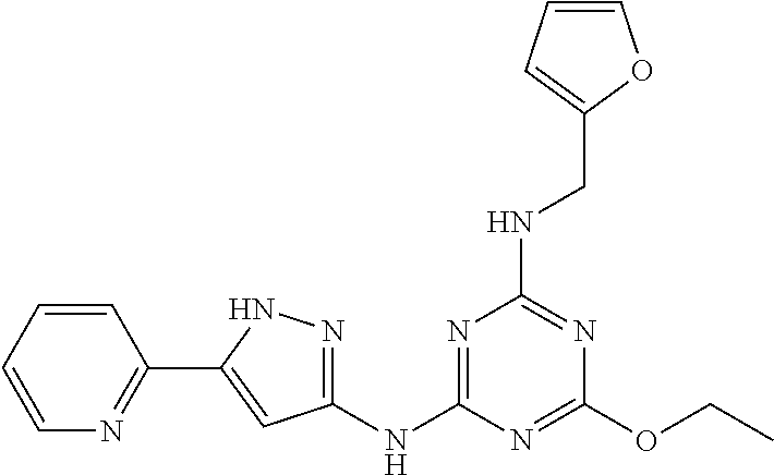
C1(OCC)=NC(NC2=NNC(C3=NC=CC=C3)=C2)=NC(NCC2=CC=CO2)=N1
